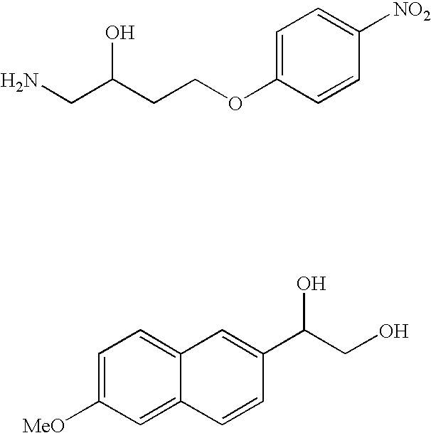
C(C(CCOC1=CC=C([NO2])C=C1)O)N.C1=C([MeO])C=C2C(=C1)C=C(C(CO)O)C=C2
